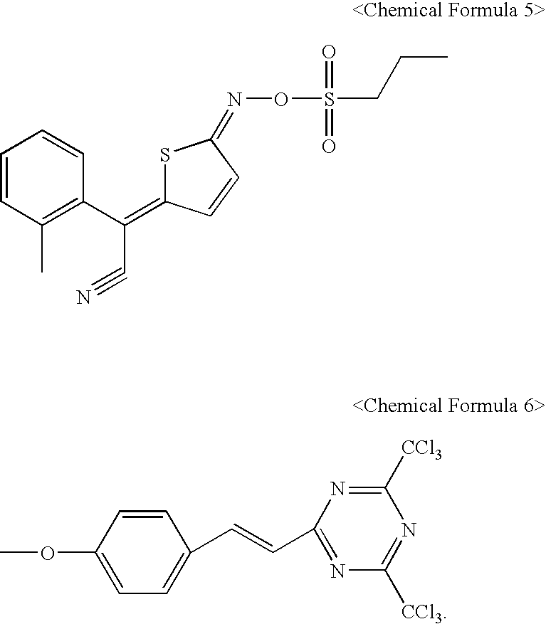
S1C(=C(C2=C(C)C=CC=C2)C#N)C=CC1=NOS(CCC)(=O)=O.C1=CC(OC)=CC=C1C=CC1=NC([CCl3])=NC([CCl3])=N1
